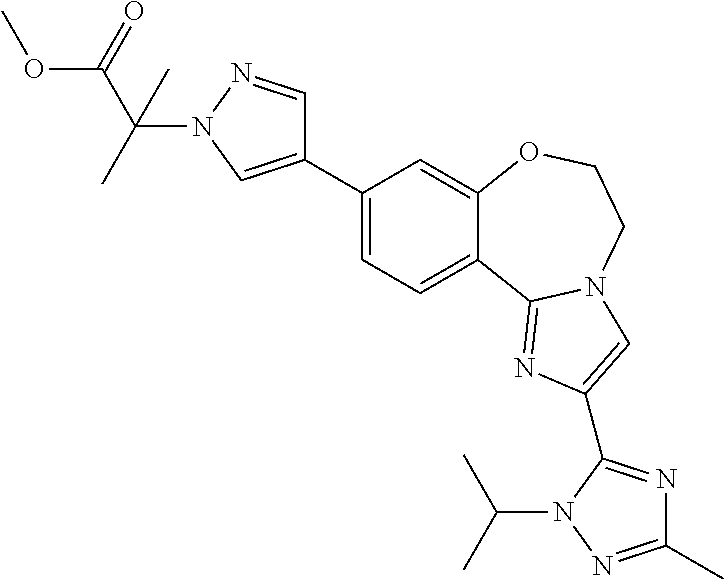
C1(C2=CN(C(C)(C(=O)OC)C)N=C2)=CC=C2C(=C1)OCCN1C2=NC(C2=NC(C)=NN2C(C)C)=C1
